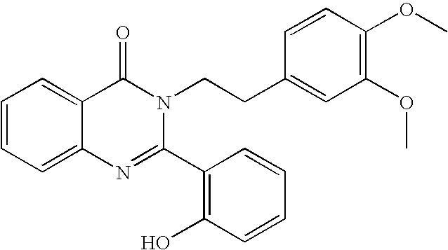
C1=CC=C2C(=C1)C(=O)N(CCC1=CC(OC)=C(OC)C=C1)C(C1=C(O)C=CC=C1)=N2
